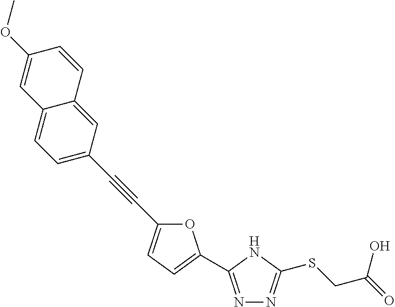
N1=C(C2=CC=C(C#CC3=CC=C4C(=C3)C=CC(OC)=C4)O2)NC(SCC(=O)O)=N1
